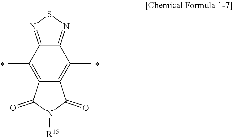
C12=NSN=C1C(C)=C1C(=C2C)C(=O)N([R15])C1=O
